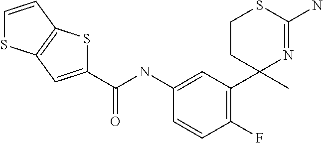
C1(C(NC2=CC(C3(C)N=C(N)SCC3)=C(F)C=C2)=O)=CC2=C(S1)C=CS2
